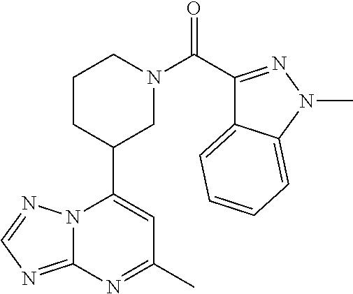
N12C(=NC=N1)N=C(C)C=C2C1CN(C(=O)C2=NN(C)C3=CC=CC=C23)CCC1
